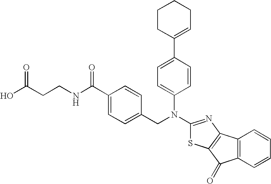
C1(C2=CC=C(N(C3=NC4=C(S3)C(=O)C3=C4C=CC=C3)CC3=CC=C(C(NCCC(O)=O)=O)C=C3)C=C2)=CCCCC1
